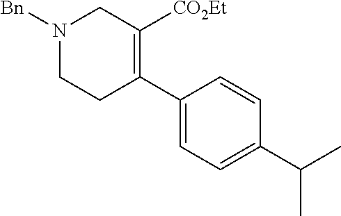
C1(C2=C([CO2Et])CN([Bn])CC2)=CC=C(C(C)C)C=C1
